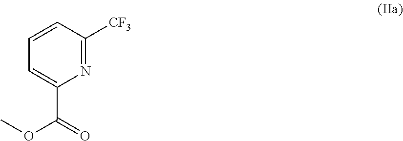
O=C(OC)C1=CC=CC([CF3])=N1
